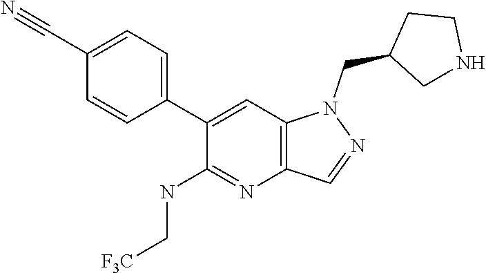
C1(C2=CC=C(C#N)C=C2)=CC2=C(N=C1NC[F3C])C=NN2CC1CNCC1
